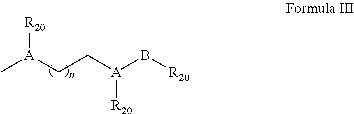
[R20][A](CC[A](B[R20])[R20])C
